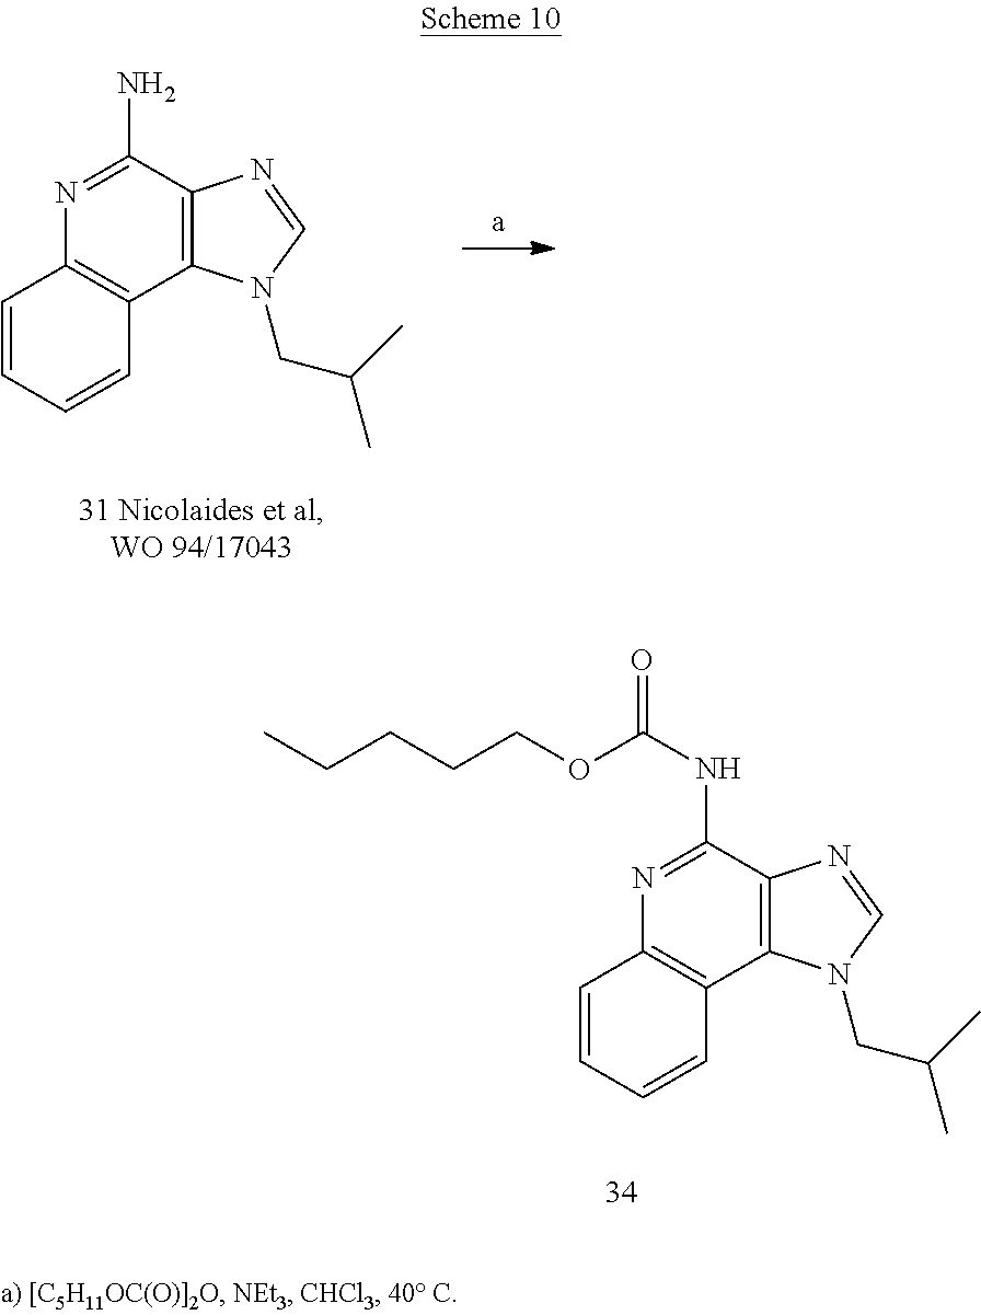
C12=C(C(N)=NC3=C1C=CC=C3)N=CN2CC(C)C.C12=C(C(NC(=O)OCCCCC)=NC3=C1C=CC=C3)N=CN2CC(C)C
